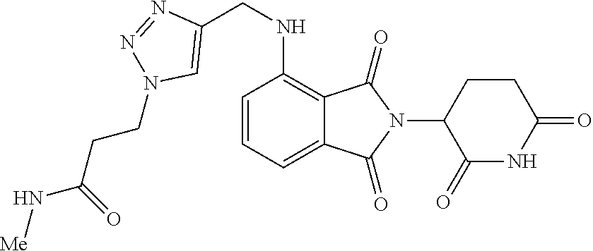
C12=CC=CC(NCC3=CN(CCC(N[Me])=O)N=N3)=C1C(=O)N(C1C(=O)NC(=O)CC1)C2=O
